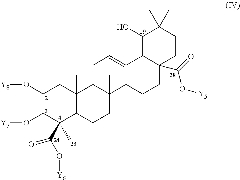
C1(O[Y8])C(O[Y7])C(C(O[Y6])=O)(C)C2C(C)(C1)C1C(C)(CC2)C2(C)C(=CC1)C1C(O)C(C)(C)CCC1(C(=O)O[Y5])CC2
